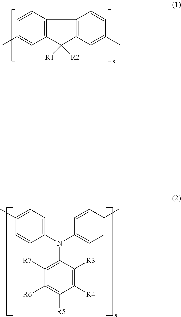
C12=C(C=CC(C)=C1)C1=C(C2([R2])[R1])C=C(C)C=C1.C1(N(C2=CC=C(C)C=C2)C2=C([R7])C([R6])=C([R5])C([R4])=C2[R3])=CC=C(C)C=C1
